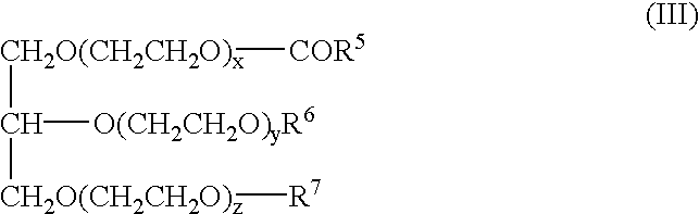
[CH2O(CH2CH2O)x](C([O(CH2CH2O)yR6])[CH2O(CH2CH2O)z][R7])[COR5]
